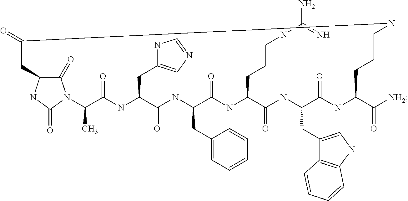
C1(=O)C2NC(=O)N1C(C)C(=O)NC(CC1=CN=CN1)C(=O)NC(CC1=CC=CC=C1)C(=O)NC(CCCNC(N)=N)C(=O)NC(CC1=CNC3=C1C=CC=C3)C(=O)NC(C([NH2])=O)CCCNC(=O)C2
